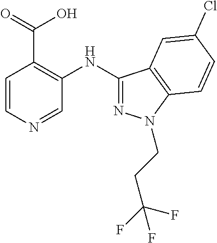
C1=CN=CC(NC2=NN(CCC(F)(F)F)C3=C2C=C(Cl)C=C3)=C1C(=O)O
